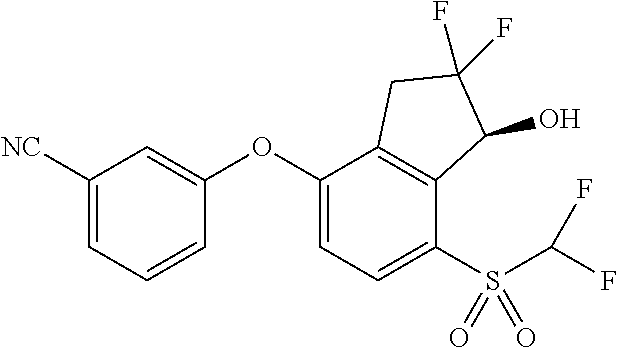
C1([NC])=CC=CC(OC2=CC=C(S(=O)(=O)C(F)F)C3=C2CC(F)(F)C3O)=C1
